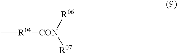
[R04]([CON]([R07])[R06])C
